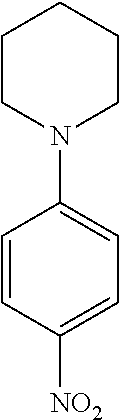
C1=CC([NO2])=CC=C1N1CCCCC1
